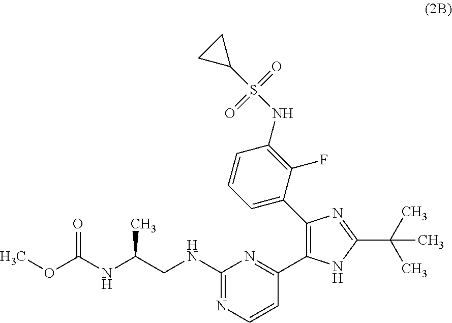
C1(NCC(NC(OC)=O)C)=NC=CC(C2=C(C3=CC=CC(NS(C4CC4)(=O)=O)=C3F)N=C(C(C)(C)C)N2)=N1
